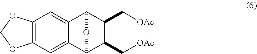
C12=C(C=C3C(=C1)C1C(C[OAc])C(C[OAc])C3O1)OCO2
